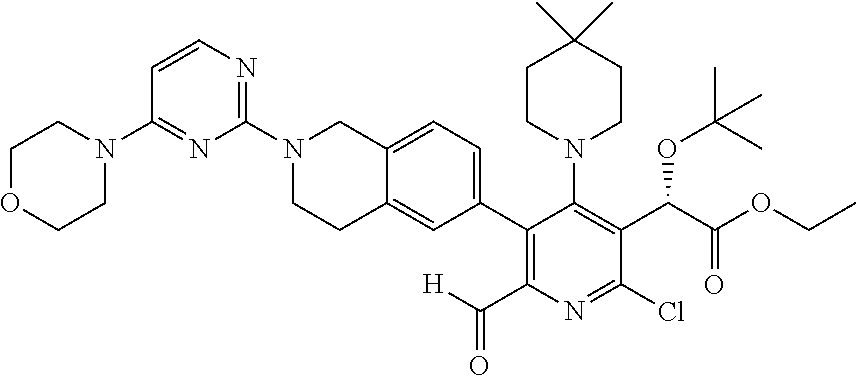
C1=CN=C(N2CCC3=CC(C4=C(C([H])=O)N=C(Cl)C(C(OC(C)(C)C)C(=O)OCC)=C4N4CCC(C)(C)CC4)=CC=C3C2)N=C1N1CCOCC1
